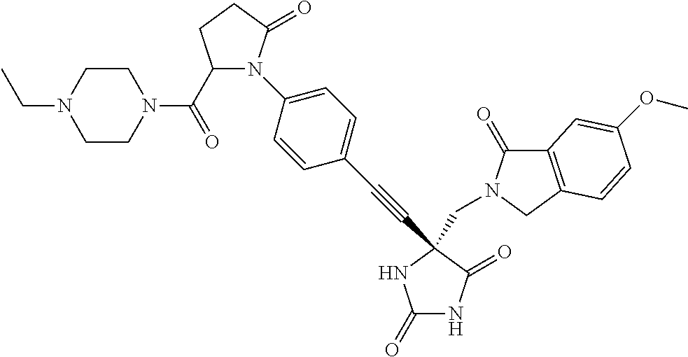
C(C1(C#CC2=CC=C(N3C(C(=O)N4CCN(CC)CC4)CCC3=O)C=C2)C(=O)NC(=O)N1)N1C(=O)C2=C(C1)C=CC(OC)=C2
